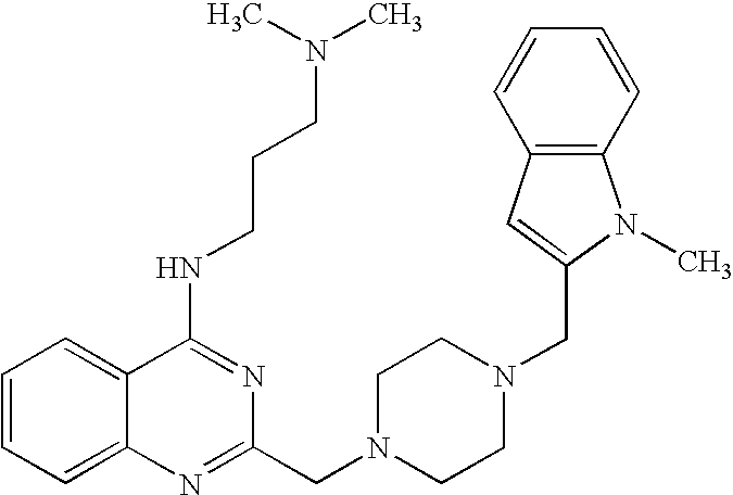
C1=CC=C2C(=C1)C(NCCCN(C)C)=NC(CN1CCN(CC3=CC4=C(N3C)C=CC=C4)CC1)=N2
